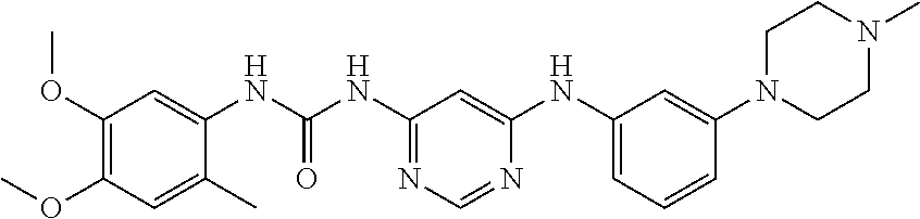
C1(OC)=C(OC)C=C(C)C(NC(=O)NC2=NC=NC(NC3=CC=CC(N4CCN(C)CC4)=C3)=C2)=C1
